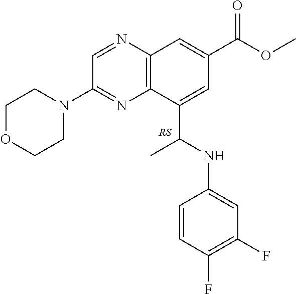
C1OCCN(C2=NC3=C(N=C2)C=C(C(OC)=O)C=C3C(NC2=CC(F)=C(F)C=C2)C)C1
